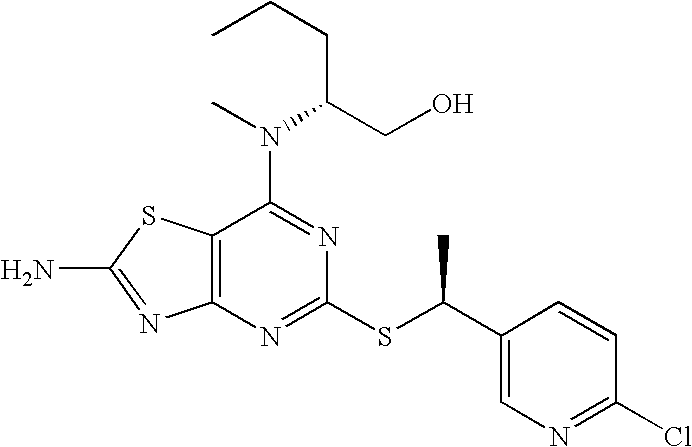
C12=C(N=C(SC(C3=CN=C(Cl)C=C3)C)N=C1N(C)C(CCC)CO)N=C(N)S2
